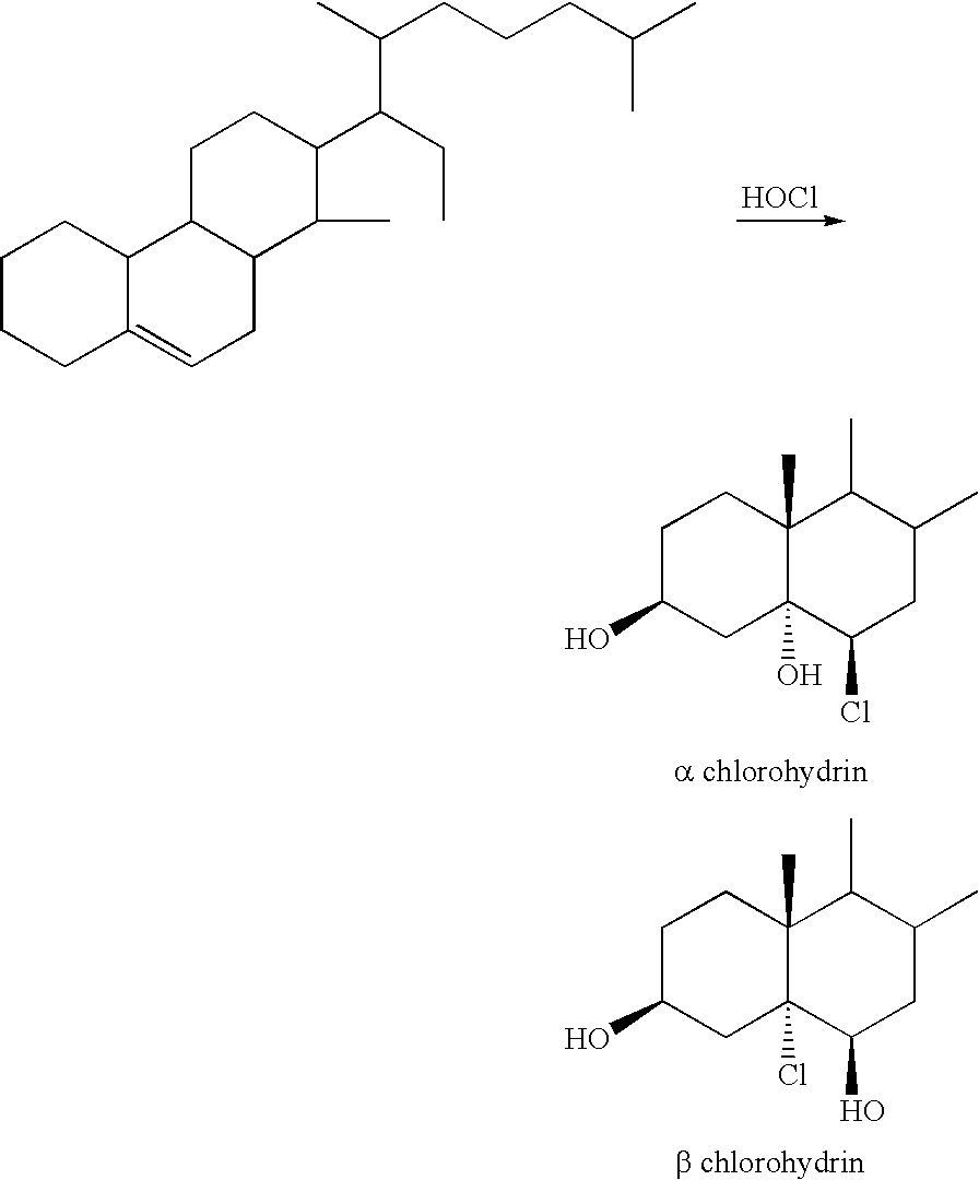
C1CCC2=CCC3C(C2C1)CCC(C(CC)C(C)CCCC(C)C)C3C.[HOCl].C1(O)CC2(O)C(C)(CC1)C(C)C(C)CC2Cl.C1(O)CC2(Cl)C(C)(CC1)C(C)C(C)CC2O
